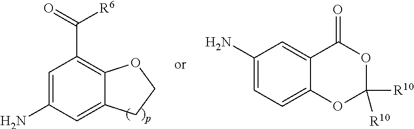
C1(N)=CC(C(=O)[R6])=C2C(=C1)CCO2.C12=CC(N)=CC=C1OC([R10])([R10])OC2=O
